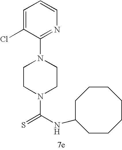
C1(N2CCN(C(NC3CCCCCCC3)=S)CC2)=NC=CC=C1Cl
